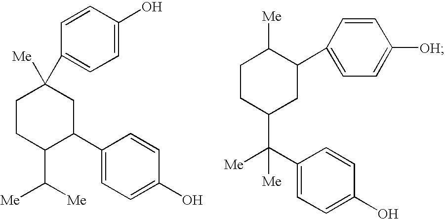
C1CC(C([Me])[Me])C(C2=CC=C(O)C=C2)CC1([Me])C1=CC=C(O)C=C1.C1CC(C([Me])([Me])C2=CC=C(O)C=C2)CC(C2=CC=C([OH])C=C2)C1[Me]
